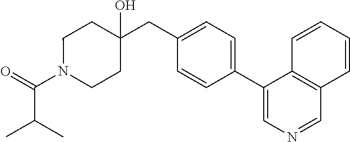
C(C(C)C)(=O)N1CCC(CC2=CC=C(C3=CN=CC4=C3C=CC=C4)C=C2)(O)CC1
